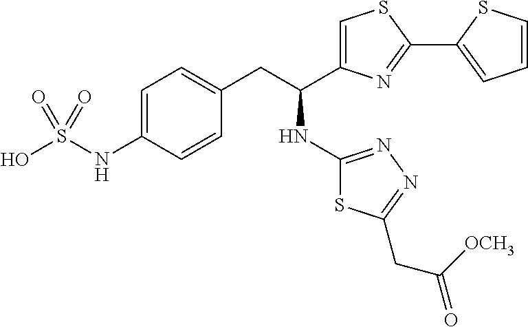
C1(CC(C2=CSC(C3=CC=CS3)=N2)NC2=NN=C(CC(=O)[OCH3])S2)=CC=C(NS(O)(=O)=O)C=C1
